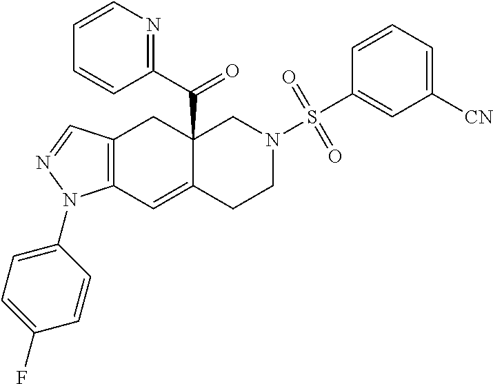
C12=C(C=C3C(C(C4=NC=CC=C4)=O)(C1)CN(S(C1=CC([CN])=CC=C1)(=O)=O)CC3)N(C1=CC=C(F)C=C1)N=C2
